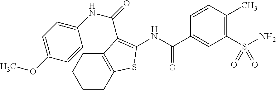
C1CC2=C(CC1)C(C(=O)NC1=CC=C(OC)C=C1)=C(NC(C1=CC(S(N)(=O)=O)=C(C)C=C1)=O)S2
